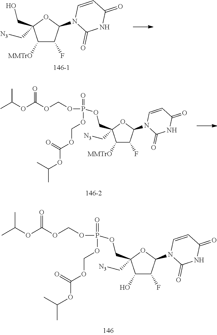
C1(O)C(F)C(N2C(=O)NC(=O)C=C2)OC1(COP(OCOC(OC(C)C)=O)(=O)OCOC(OC(C)C)=O)C[N3].C1([MMTrO])C(F)C(N2C(=O)NC(=O)C=C2)OC1(CO)C[N3].[146-1].C1([MMTrO])C(F)C(N2C(=O)NC(=O)C=C2)OC1(COP(OCOC(OC(C)C)=O)(=O)OCOC(OC(C)C)=O)C[N3]
